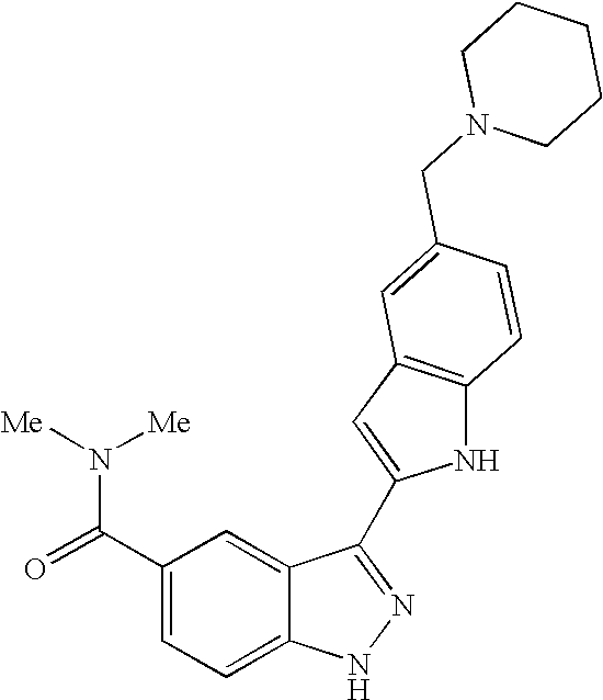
C1(C(N([Me])[Me])=O)=CC=C2C(=C1)C(C1=CC3=C(N1)C=CC(CN1CCCCC1)=C3)=NN2
